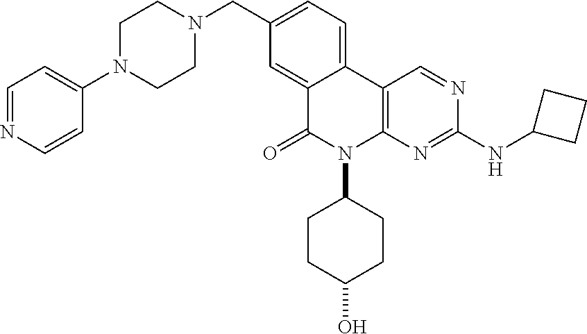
C1=NC=CC(N2CCN(CC3=CC=C4C(=C3)C(=O)N(C3CCC(O)CC3)C3=C4C=NC(NC4CCC4)=N3)CC2)=C1
